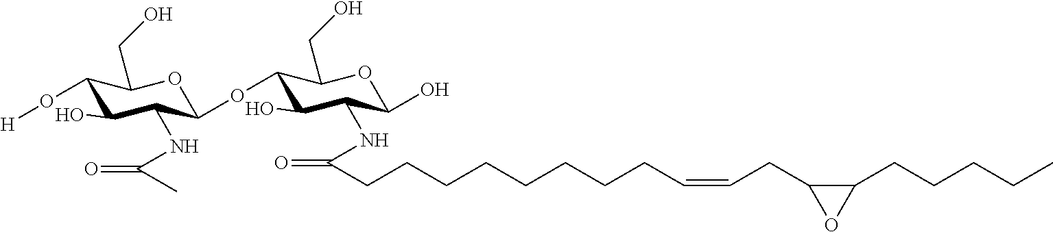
O1C(CO)C(O[H])C(O)C(NC(C)=O)C1OC1C(CO)OC(O)C(NC(CCCCCCCCC=CCC2OC2CCCCC)=O)C1O
